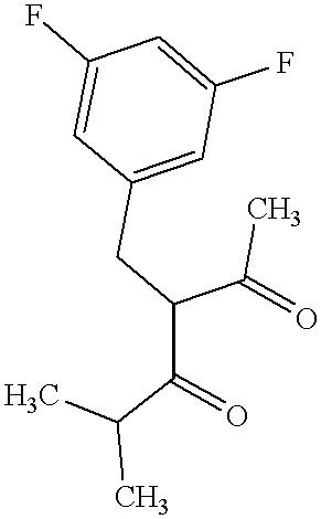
C(C(C(C(C)C)=O)CC1=CC(F)=CC(F)=C1)(C)=O
